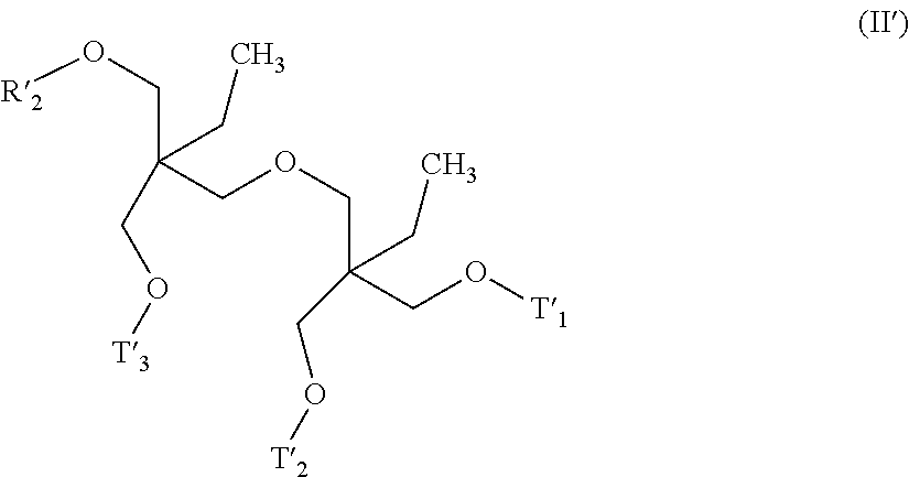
[R2]OCC(CO[T3])(CC)COCC(CC)(CO[T2])CO[T1]
